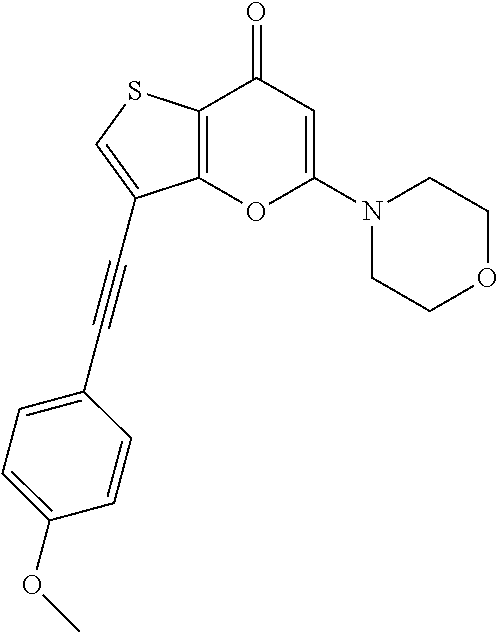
C12=C(SC=C1C#CC1=CC=C(OC)C=C1)C(=O)C=C(N1CCOCC1)O2
